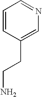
C1=CC(CCN)=CN=C1
